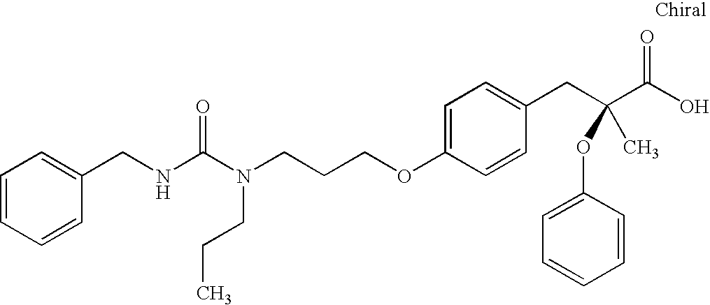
C1(CNC(N(CCCOC2=CC=C(CC(C(O)=O)(OC3=CC=CC=C3)C)C=C2)CCC)=O)=CC=CC=C1
